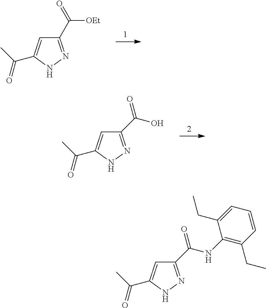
C1(C(=O)[OEt])=NNC(C(C)=O)=C1.C1(C(O)=O)=NNC(C(C)=O)=C1.C1(C(NC2=C(CC)C=CC=C2CC)=O)=NNC(C(C)=O)=C1
